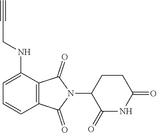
C1=C(NCC#C)C2=C(C=C1)C(=O)N(C1C(=O)NC(=O)CC1)C2=O
